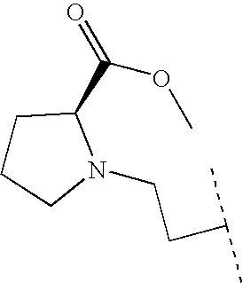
C1CCN(CCC(C)C)C1C(OC)=O
